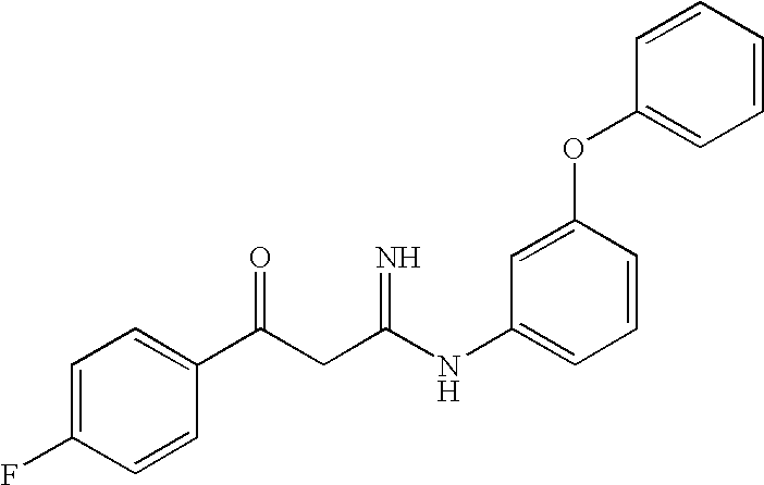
C1=C(F)C=CC(C(CC(NC2=CC=CC(OC3=CC=CC=C3)=C2)=N)=O)=C1
